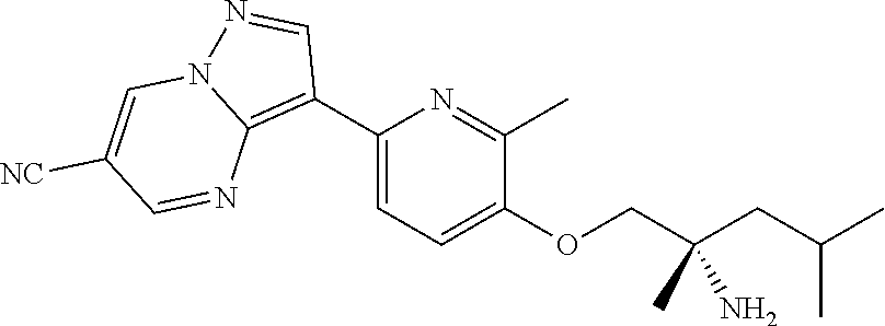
C1(C2=C3N(N=C2)C=C([NC])C=N3)=CC=C(OCC(CC(C)C)(C)N)C(C)=N1
